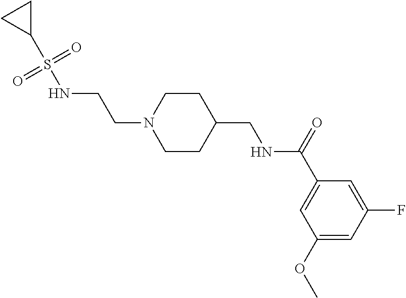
C1(OC)=CC(F)=CC(C(=O)NCC2CCN(CCNS(C3CC3)(=O)=O)CC2)=C1
